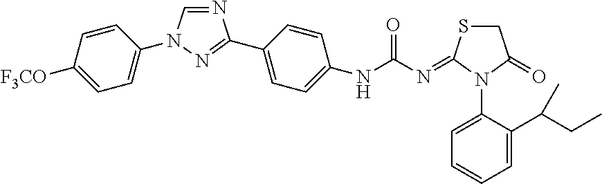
N1=CN(C2=CC=C([F3CO])C=C2)N=C1C1=CC=C(NC(N=C2SCC(=O)N2C2=CC=CC=C2C(CC)C)=O)C=C1
